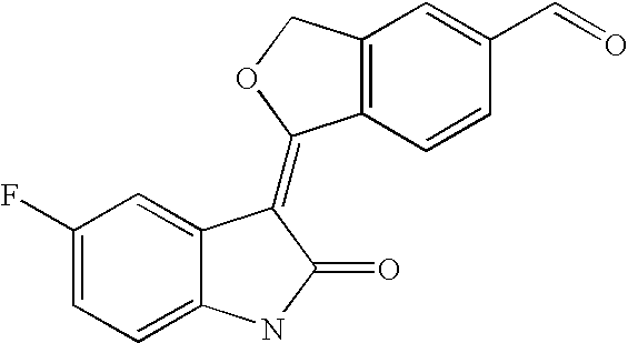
C1(F)=CC=C2C(=C1)C(=C1C3=C(CO1)C=C(C=O)C=C3)C(=O)N2
